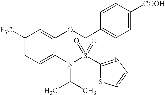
C1([CF3])=CC=C(N(S(=O)(=O)C2=NC=CS2)C(C)C)C(OCC2=CC=C([COOH])C=C2)=C1
